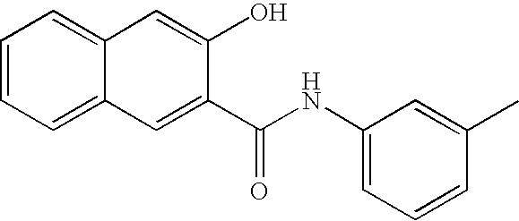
C1=CC=C2C(=C1)C=C(O)C(C(NC1=CC=CC(C)=C1)=O)=C2
